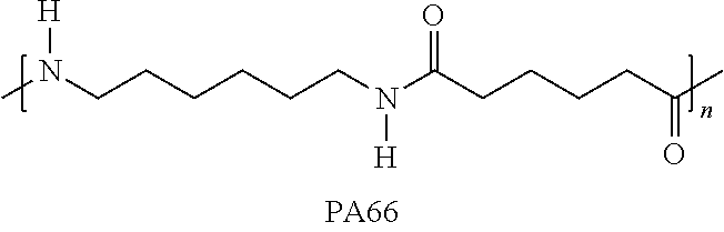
C(CCC(N(CCCCCCN(C)[H])[H])=O)CC(C)=O
